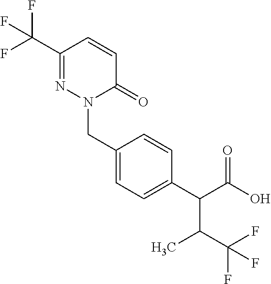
C(F)(F)(C1=NN(CC2=CC=C(C(C(O)=O)C(C(F)(F)F)C)C=C2)C(=O)C=C1)F
